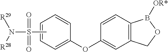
C1=C(OC2=CC3=C(C=C2)B([OR*])OC3)C=CC=C1.CS(N([R28])[R29])(=O)=O
